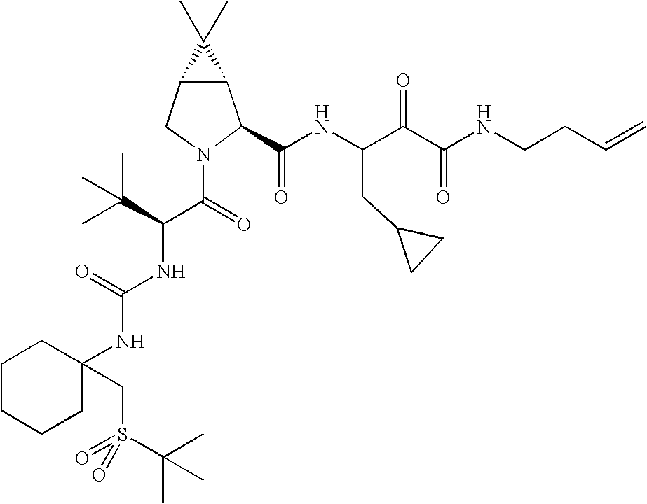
C12C(CN(C(=O)C(C(C)(C)C)NC(NC3(CS(=O)(C(C)(C)C)=O)CCCCC3)=O)C1C(NC(C(C(NCCC=C)=O)=O)CC1CC1)=O)C2(C)C
